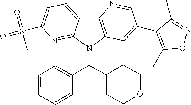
C12=CC=C(S(=O)(=O)C)N=C1N(C(C1CCOCC1)C1=CC=CC=C1)C1=C2N=CC(C2=C(C)ON=C2C)=C1
